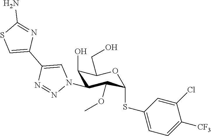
C1(O)C(N2C=C(C3=CSC(N)=N3)N=N2)C(OC)C(SC2=CC=C([CF3])C(Cl)=C2)OC1CO
